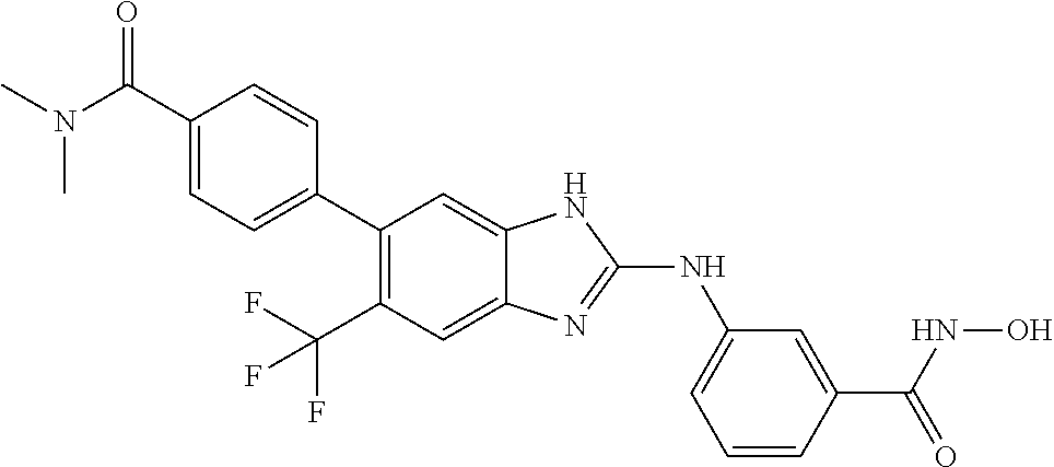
C1(C2=CC=C(C(N(C)C)=O)C=C2)=C(C(F)(F)F)C=C2C(=C1)NC(NC1=CC=CC(C(=O)NO)=C1)=N2
